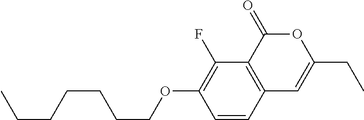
C1=CC2=C(C(F)=C1OCCCCCCC)C(=O)OC(CC)=C2
